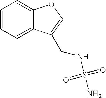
C1=CC=C2C(=C1)OC=C2CNS(=O)(=O)N
